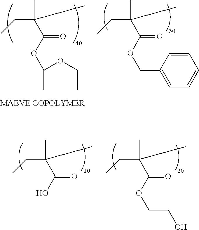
CCC(C)(C)C(OCC1=CC=CC=C1)=O.CCC(C)(C)C(OC(OCC)C)=O.CCC(C)(C)C(O)=O.CCC(C)(C)C(OCCO)=O
